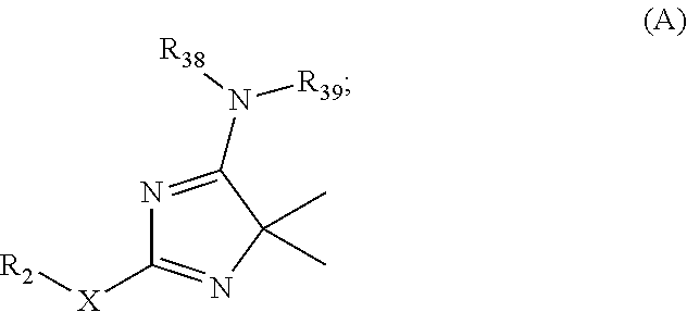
[X]([R2])C1=NC(C)(C)C(N([R38])[R39])=N1
